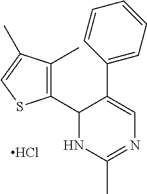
Cl.C1(C2=C(C)C(C)=CS2)NC(C)=NC=C1C1=CC=CC=C1
